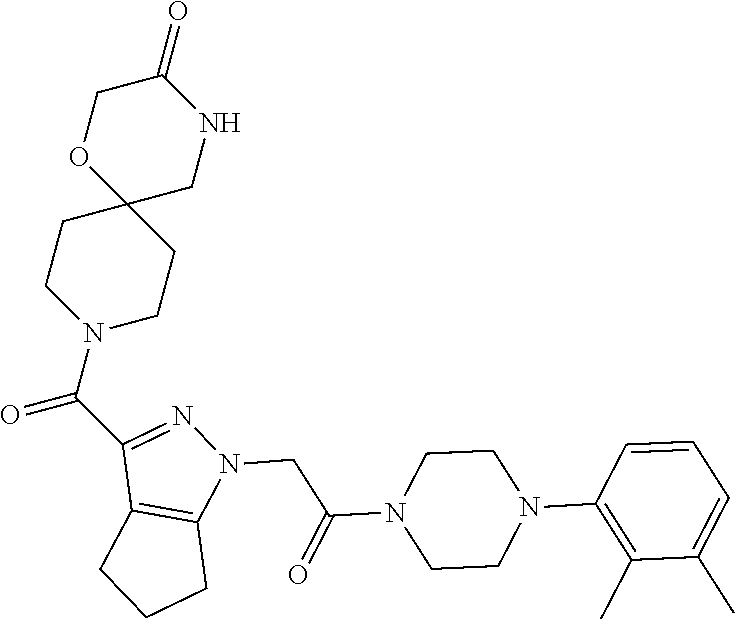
C1CN(C(=O)C2=NN(CC(N3CCN(C4=C(C)C(C)=CC=C4)CC3)=O)C3=C2CCC3)CCC12CNC(=O)CO2
